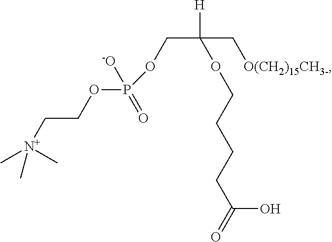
C(C([H])(C[O(CH2)15CH3-])OCCCCC(=O)O)OP(OCC[N+](C)(C)C)([-O])=O
